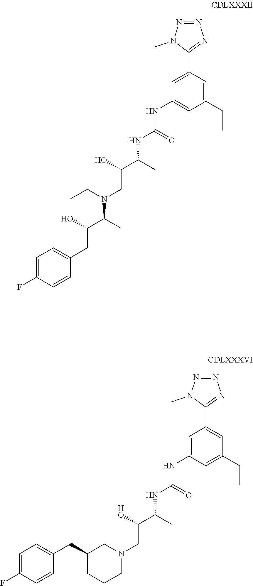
N(C(=O)NC1=CC(C2=NN=NN2C)=CC(CC)=C1)C(C([HO])CN1CC(CC2=CC=C(F)C=C2)CCC1)C.N(C(=O)NC1=CC(CC)=CC(C2=NN=NN2C)=C1)C(C(O)CN(CC)C(C(CC1=CC=C(F)C=C1)O)C)C
